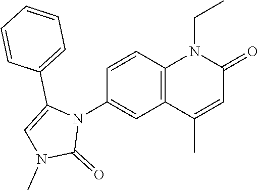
N1(C2=CC3=C(C=C2)N(CC)C(=O)C=C3C)C(C2=CC=CC=C2)=CN(C)C1=O
